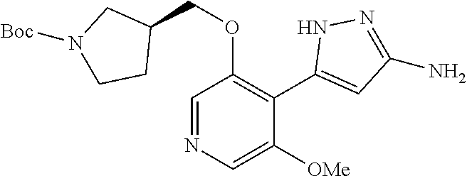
C1=NC=C([OMe])C(C2=CC(N)=NN2)=C1OCC1CN([Boc])CC1
